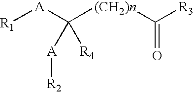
[R1][A]C([(CH2)n]C([R3])=O)([R4])[A][R2]
